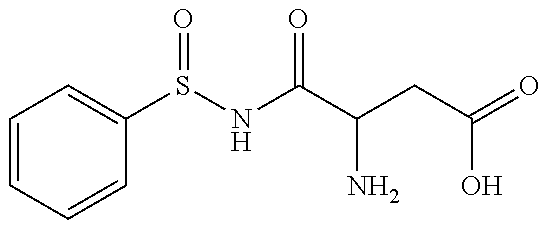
C1=CC=CC(S(NC(C(CC(=O)O)N)=O)=O)=C1
